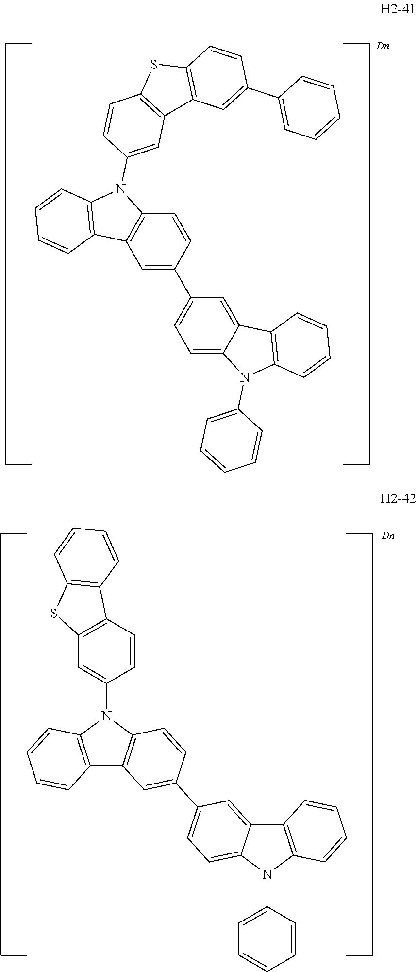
C12=C(C=CC(N3C4=C(C5=C3C=CC(C3=CC=C6C(=C3)C3=C(N6C6=CC=CC=C6)C=CC=C3)=C5)C=CC=C4)=C1)C1=C(S2)C=CC=C1.C1=C(C2=CC=C3C(=C2)C2=C(N3C3=CC=CC=C3)C=CC=C2)C=CC2=C1C1=C(N2C2=CC3=C(C=C2)SC2=C3C=C(C3=CC=CC=C3)C=C2)C=CC=C1
